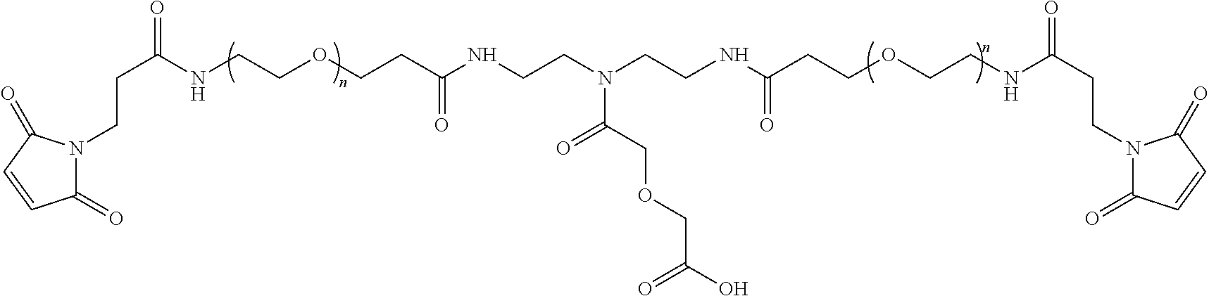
N1(CCC(NCCOCCC(NCCN(C(=O)COCC(=O)O)CCNC(CCOCCNC(CCN2C(=O)C=CC2=O)=O)=O)=O)=O)C(=O)C=CC1=O
